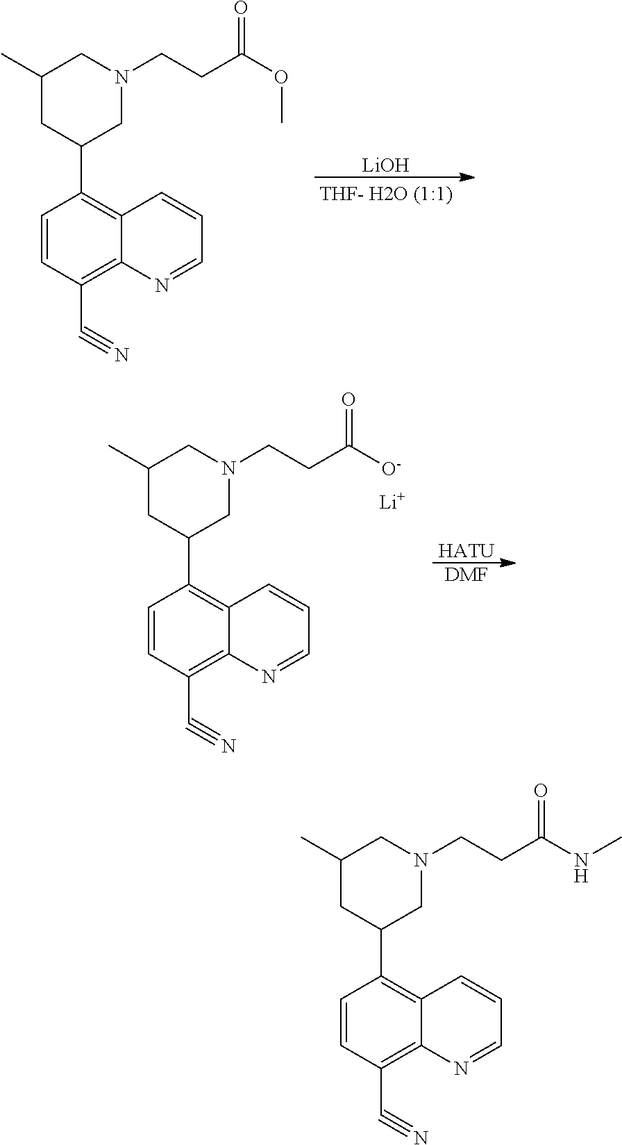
[LiOH].C1(C)CC(C2=C3C(=C(C#N)C=C2)N=CC=C3)CN(CCC(OC)=O)C1.C1(C)CC(C2=C3C(=C(C#N)C=C2)N=CC=C3)CN(CCC(NC)=O)C1.C1(C)CC(C2=C3C(=C(C#N)C=C2)N=CC=C3)CN(CCC([O-])=O)C1.[Li].[HATU].[DMF]
